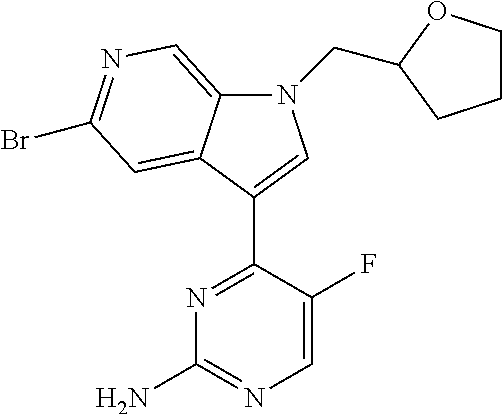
N1=C(C2=CN(CC3OCCC3)C3=CN=C(Br)C=C32)C(F)=CN=C1N
